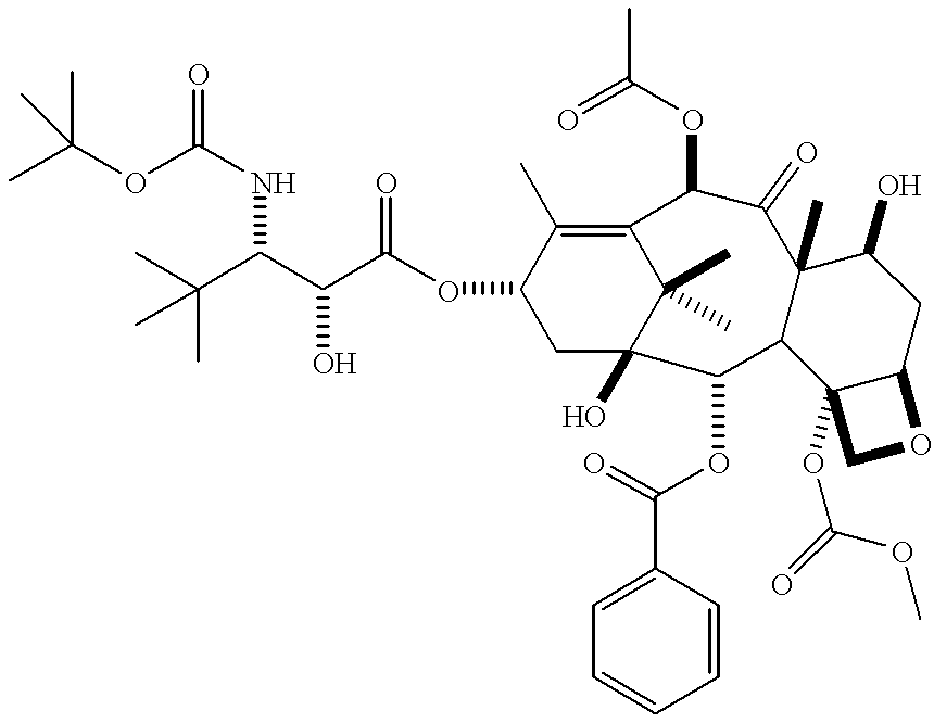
C1C2(O)C(C)(C)C(=C(C)C1OC(C(C(C(C)(C)C)NC(OC(C)(C)C)=O)O)=O)C(OC(=O)C)C(=O)C1(C)C(C2OC(=O)C2=CC=CC=C2)C2(OC(=O)OC)C(CC1O)OC2
